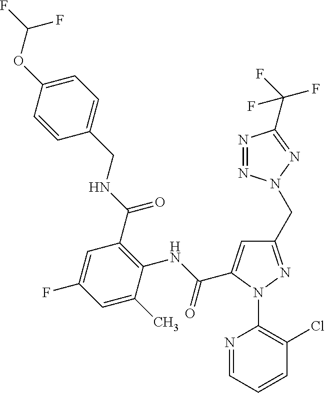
C1=CC(OC(F)F)=CC=C1CNC(C1=C(NC(=O)C2=CC(CN3N=NC(C(F)(F)F)=N3)=NN2C2=C(Cl)C=CC=N2)C(C)=CC(F)=C1)=O
